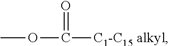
COC(=O)[C1-C15 alkyl]
